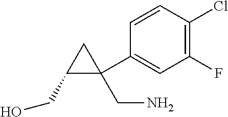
C1=CC(Cl)=C(F)C=C1C1(CN)CC1CO
